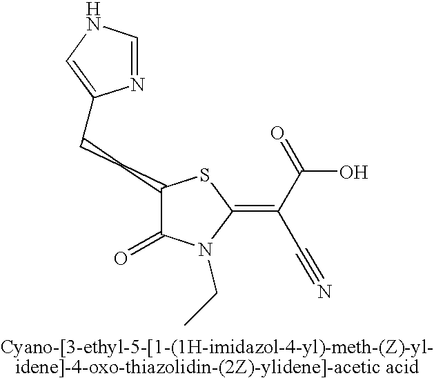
C(CC1C(=O)N(CC)C(=C(C(=O)O)C#N)S1)C1=CNC=N1
